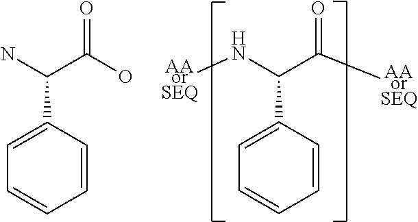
C1(C(N[AAorSEQ])C([AAorSEQ])=O)=CC=CC=C1.C1(C(N)C(O)=O)=CC=CC=C1
